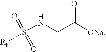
S(NCC([ONa])=O)(=O)(=O)[RF]
